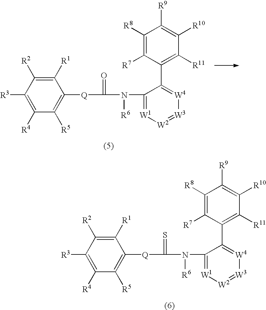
C1([R1])=C([R2])C([R3])=C([R4])C([R5])=C1[Q]C(N(C1=[W1][W2]=[W3][W4]=C1C1=C([R11])C([R10])=C([R9])C([R8])=C1[R7])[R6])=O.C1([R1])=C([R2])C([R3])=C([R4])C([R5])=C1[Q]C(N(C1=[W1][W2]=[W3][W4]=C1C1=C([R11])C([R10])=C([R9])C([R8])=C1[R7])[R6])=S
